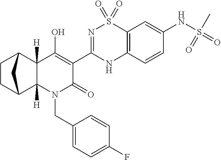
N1(CC2=CC=C(F)C=C2)C(=O)C(C2=NS(=O)(=O)C3=C(N2)C=CC(NS(C)(=O)=O)=C3)=C(O)C2([H])C1([H])C1CCC2C1
